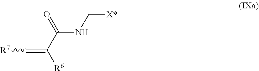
C(C([R6])=C[R7])(=O)NC[X*]
